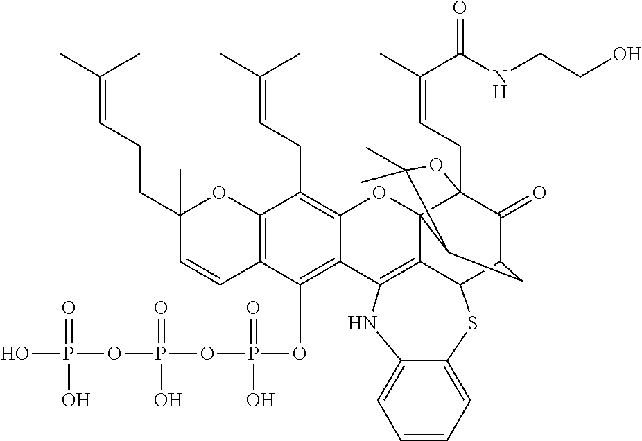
C12=C(C(OP(OP(OP(O)(=O)O)(=O)O)(=O)O)=C3C(=C1CC=C(C)C)OC14C5=C3NC3=CC=CC=C3SC5C3C(=O)C1(CC=C(C(=O)NCCO)C)OC(C)(C)C4C3)C=CC(CCC=C(C)C)(C)O2
